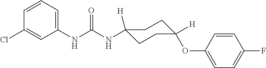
N(C(NC1=CC=CC(Cl)=C1)=O)C1([H])CCC(OC2=CC=C(F)C=C2)([H])CC1
